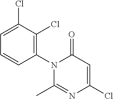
C1(N2C(C)=NC(Cl)=CC2=O)=C(Cl)C(Cl)=CC=C1
